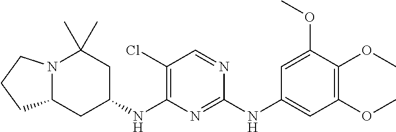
N12C(CC(NC3=C(Cl)C=NC(NC4=CC(OC)=C(OC)C(OC)=C4)=N3)CC1(C)C)CCC2
